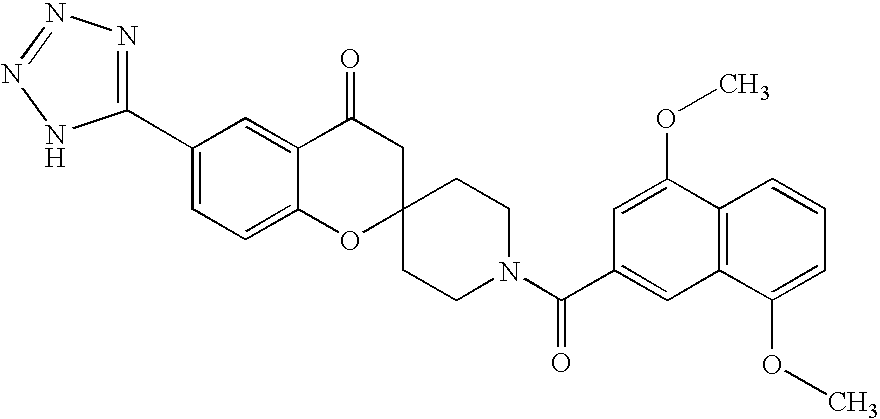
C12=CC=C(C3=NN=NN3)C=C1C(=O)CC1(O2)CCN(C(C2=CC3=C(C(OC)=C2)C=CC=C3OC)=O)CC1
